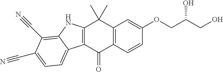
C12=C(C=CC(OCC(CO)O)=C1)C(=O)C1=C(C2(C)C)NC2=C(C#N)C(C#N)=CC=C12
